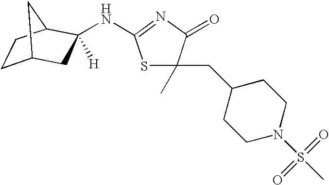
C1C2CC(NC3=NC(=O)C(C)(CC4CCN(S(C)(=O)=O)CC4)S3)([H])C(C1)C2
